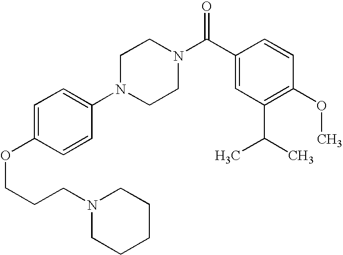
C(COC1=CC=C(N2CCN(C(C3=CC(C(C)C)=C(OC)C=C3)=O)CC2)C=C1)CN1CCCCC1
